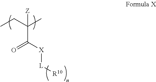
CCC(C)([Z])C([X][L][R10])=O
